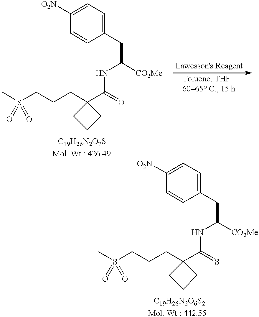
CS(CCCC1(C(=O)NC(CC2=CC=C([O2N])C=C2)[CO2Me])CCC1)(=O)=O.CS(CCCC1(C(=S)NC(CC2=CC=C([O2N])C=C2)[CO2Me])CCC1)(=O)=O
